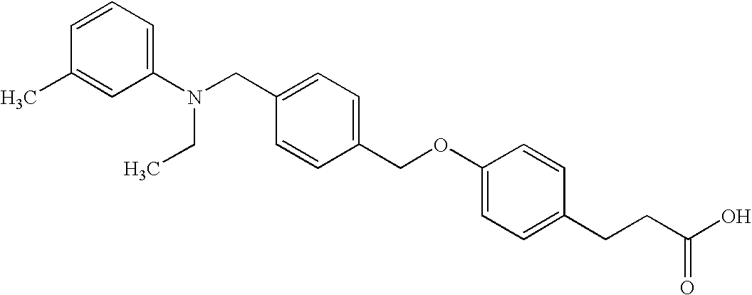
C1(N(CC2=CC=C(COC3=CC=C(CCC(O)=O)C=C3)C=C2)CC)=CC=CC(C)=C1
